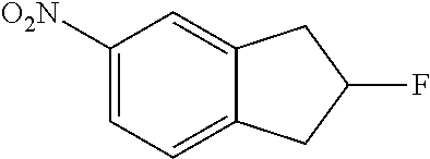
C1([O2N])=CC=C2C(=C1)CC(F)C2
